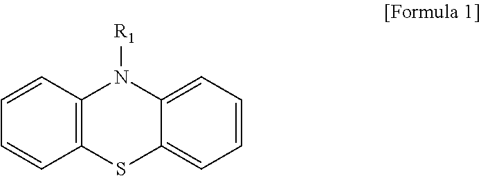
C12=C(SC3=CC=CC=C3N1[R1])C=CC=C2
